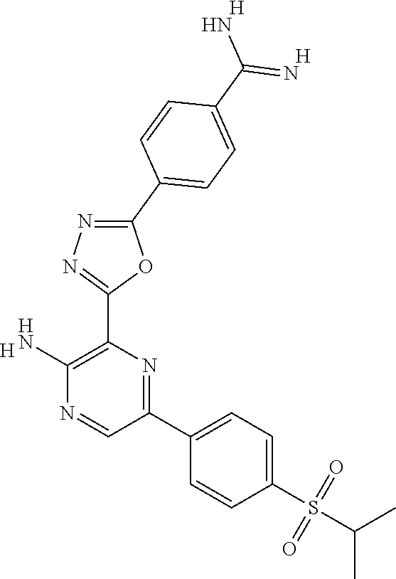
[H].C1(N)=C(C2=NN=C(C3=CC=C(C(N)=N)C=C3)O2)N=C(C2=CC=C(S(=O)(=O)C(C)C)C=C2)C=N1.[H].[H]
